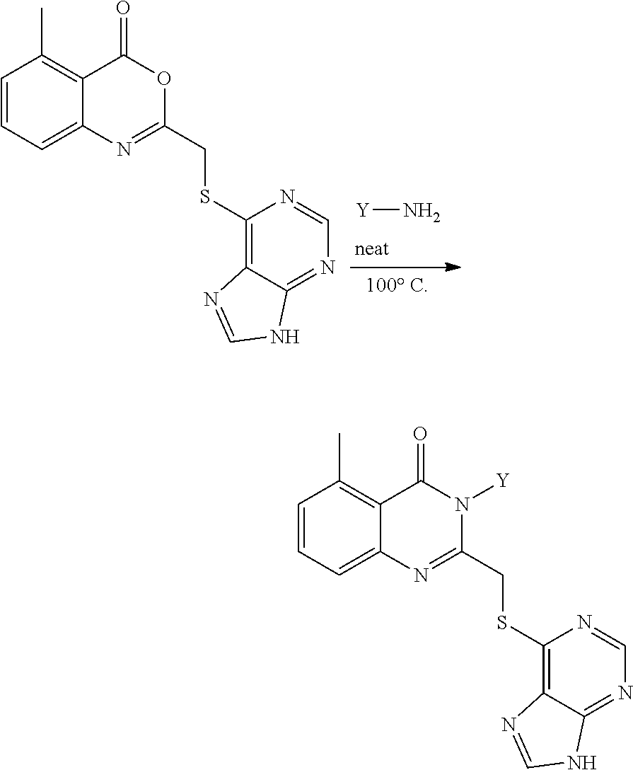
[Y]N.C1=CC=C2C(=C1C)C(=O)OC(CSC1=C3C(=NC=N1)NC=N3)=N2.C1=CC=C2C(=C1C)C(=O)N([Y])C(CSC1=C3C(=NC=N1)NC=N3)=N2
